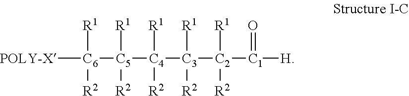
[C6]([POLY-X])([R1])([R2])[C5]([R1])([R2])[C4]([R1])([R2])[C3]([R1])([R2])[C2]([R1])([R2])[C1](=O)[H]
